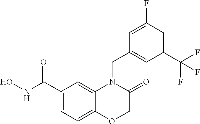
C1(C(NO)=O)=CC=C2C(=C1)N(CC1=CC(C(F)(F)F)=CC(F)=C1)C(=O)CO2
